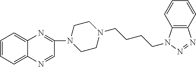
N1(C2=NC3=CC=CC=C3N=C2)CCN(CCCCN2C3=C(N=N2)C=CC=C3)CC1
